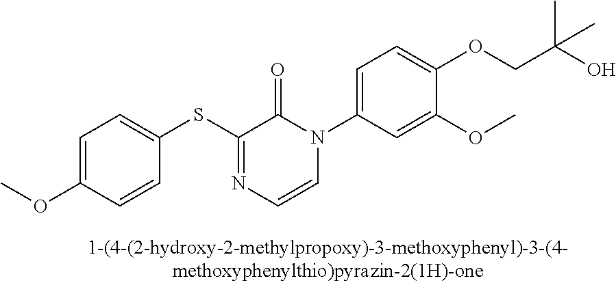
C1(SC2=NC=CN(C3=CC=C(OCC(O)(C)C)C(OC)=C3)C2=O)=CC=C(OC)C=C1
